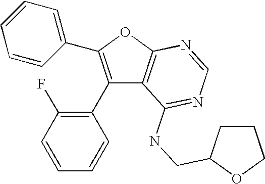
C1(C2=C(F)C=CC=C2)=C(C2=CC=CC=C2)OC2=C1C(NCC1CCCO1)=NC=N2
